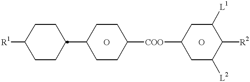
[R1]C1CCC(C2CCC([COO]C3CC([L2])C([R2])C([L1])C3)CC2)CC1.O.O
